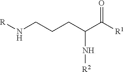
C(CCC(N[R2])C([R1])=O)N[R]
